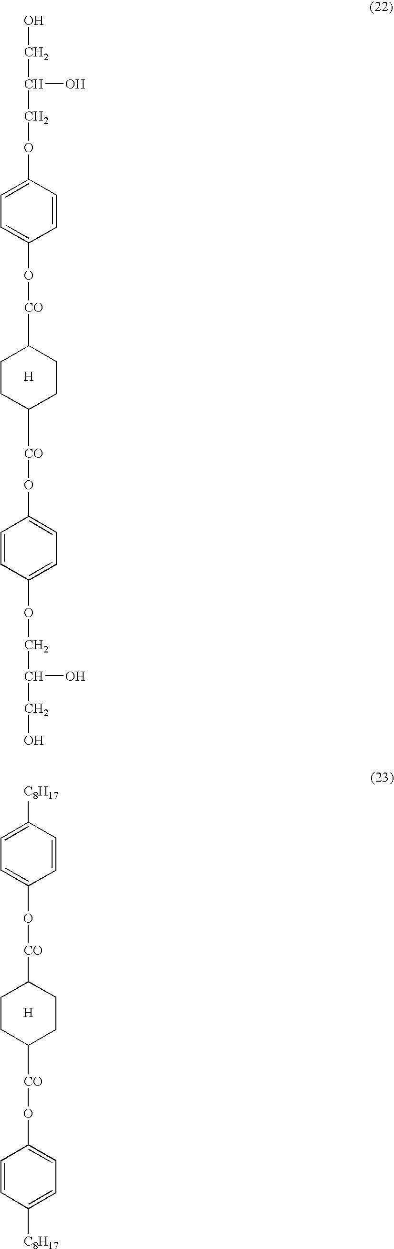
C1CC([CO]OC2=CC=C(OCC(CO)O)C=C2)CCC1[CO]OC1=CC=C(OCC(CO)O)C=C1.[H].C1CC([CO]OC2=CC=C([C8H17])C=C2)CCC1[CO]OC1=CC=C([C8H17])C=C1.[H]
